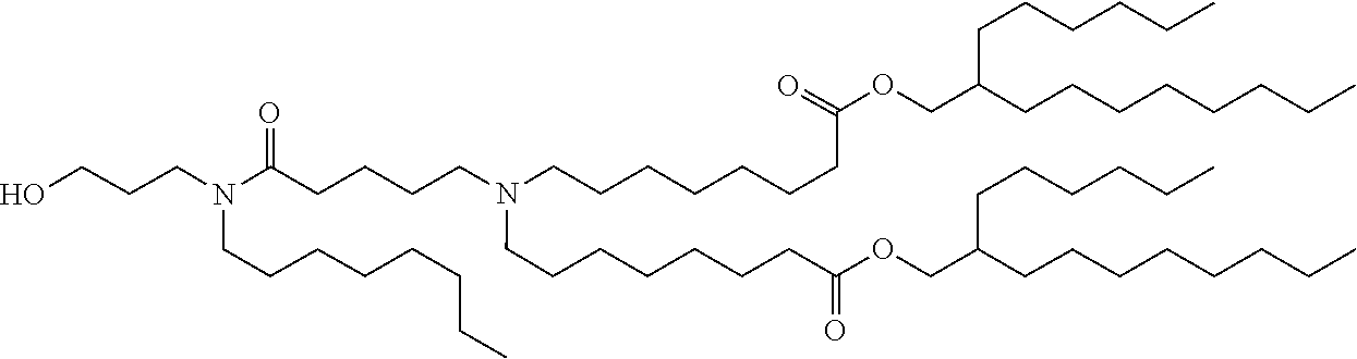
C(CCCC)CCCC(COC(CCCCCCCN(CCCCCCCC(OCC(CCCCCCCC)CCCCCC)=O)CCCCC(N(CCCCCCCC)CCCO)=O)=O)CCCCCC
